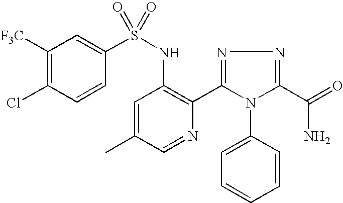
C1([F3C])=C(Cl)C=CC(S(NC2=C(C3=NN=C(C(N)=O)N3C3=CC=CC=C3)N=CC(C)=C2)(=O)=O)=C1
